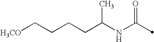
C(NC(=O)C)(CCCC[H3CO])C
